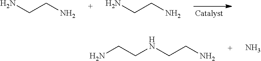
NCCN.NCCN.N(CCN)CCN.N
